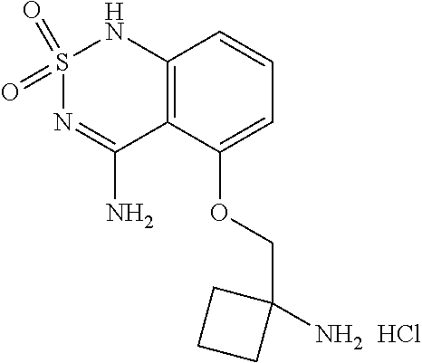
C12=C(C(OCC3(N)CCC3)=CC=C1)C(N)=NS(=O)(=O)N2.Cl
